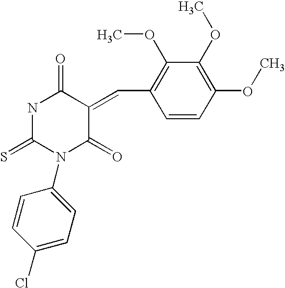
S=C1N(C2=CC=C(Cl)C=C2)C(=O)C(=CC2=C(OC)C(OC)=C(OC)C=C2)C(=O)N1
